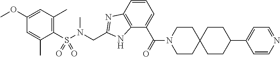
C1(OC)=CC(C)=C(S(N(CC2=NC3=C(N2)C(C(=O)N2CCC4(CC2)CCC(C2=CC=NC=C2)CC4)=CC=C3)C)(=O)=O)C(C)=C1
